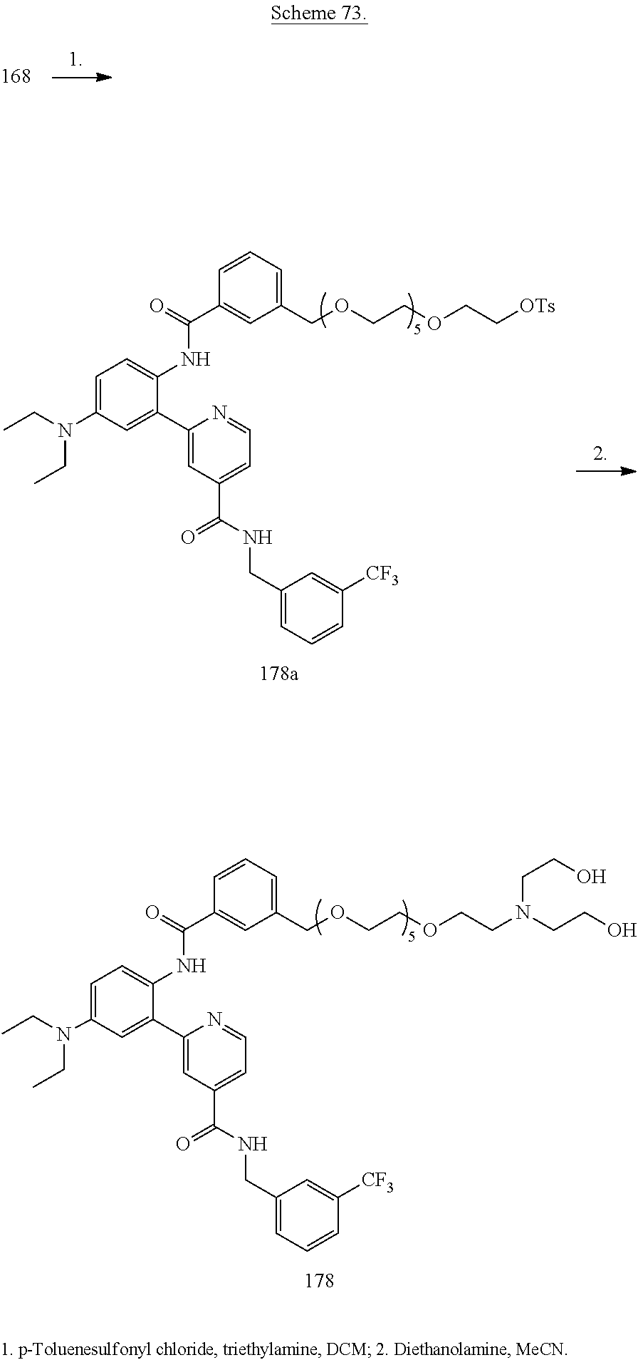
C1=C(N(CC)CC)C=C(C2=CC(C(NCC3=CC=CC([CF3])=C3)=O)=CC=N2)C(NC(C2=CC(COCCOCCN(CCO)CCO)=CC=C2)=O)=C1.C1=C(N(CC)CC)C=C(C2=CC(C(NCC3=CC=CC([CF3])=C3)=O)=CC=N2)C(NC(C2=CC(COCCOCC[OTs])=CC=C2)=O)=C1
